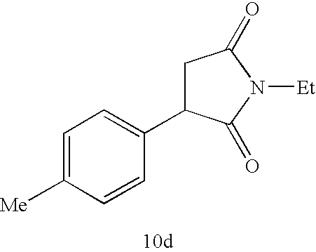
C1C(C2=CC=C([Me])C=C2)C(=O)N([Et])C1=O
